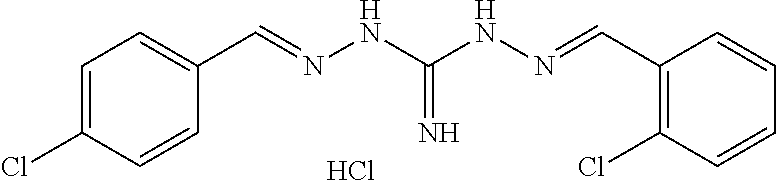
C1=C(Cl)C=CC(C=NNC(NN=CC2=C(Cl)C=CC=C2)=N)=C1.Cl
